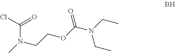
C(OCCN(C)C(Cl)=O)(=O)N(CC)CC
